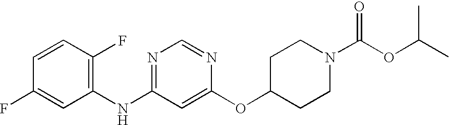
C1=CC(F)=C(NC2=NC=NC(OC3CCN(C(OC(C)C)=O)CC3)=C2)C=C1F
